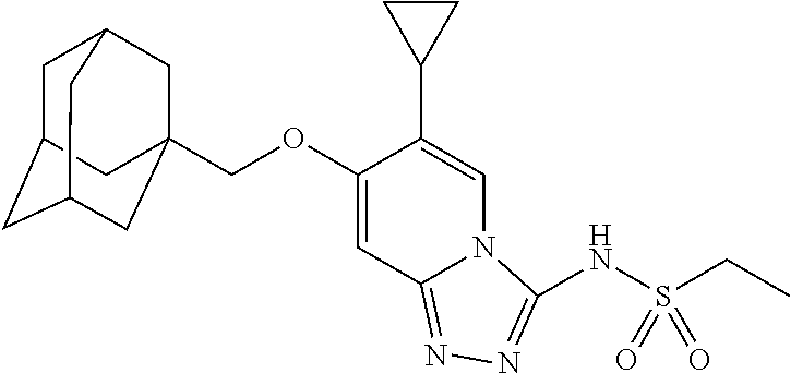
C1=C(OCC23CC4CC(CC(C2)C4)C3)C(C2CC2)=CN2C1=NN=C2NS(CC)(=O)=O
